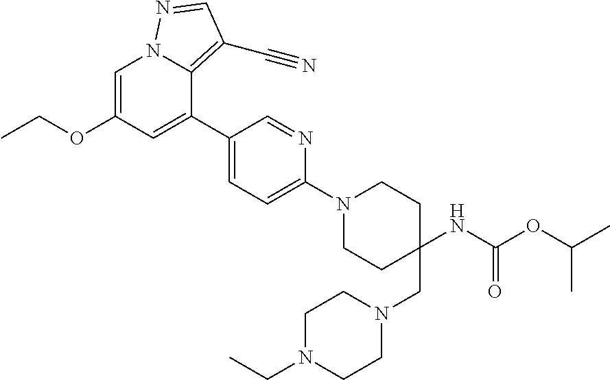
C1=C(OCC)C=C(C2=CC=C(N3CCC(CN4CCN(CC)CC4)(NC(=O)OC(C)C)CC3)N=C2)C2=C(C#N)C=NN12
